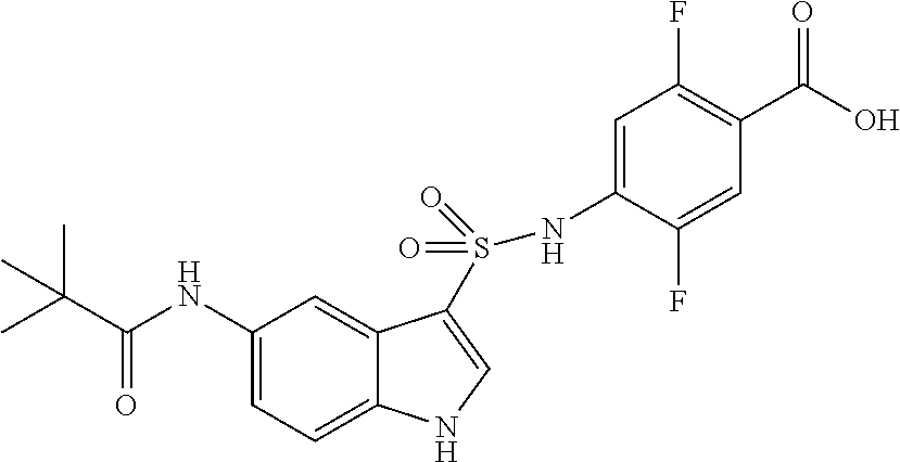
N(C1=CC(F)=C(C(O)=O)C=C1F)S(=O)(=O)C1=CNC2=CC=C(NC(C(C)(C)C)=O)C=C21
